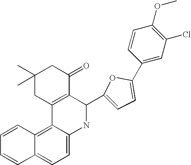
C12=C3C(=CC=C1C=CC=C2)NC(C1=CC=C(C2=CC(Cl)=C(OC)C=C2)O1)C1=C3CC(C)(C)CC1=O
